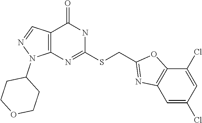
C12=C(N=C(SCC3=NC4=C(O3)C(Cl)=CC(Cl)=C4)NC1=O)N(C1CCOCC1)N=C2
